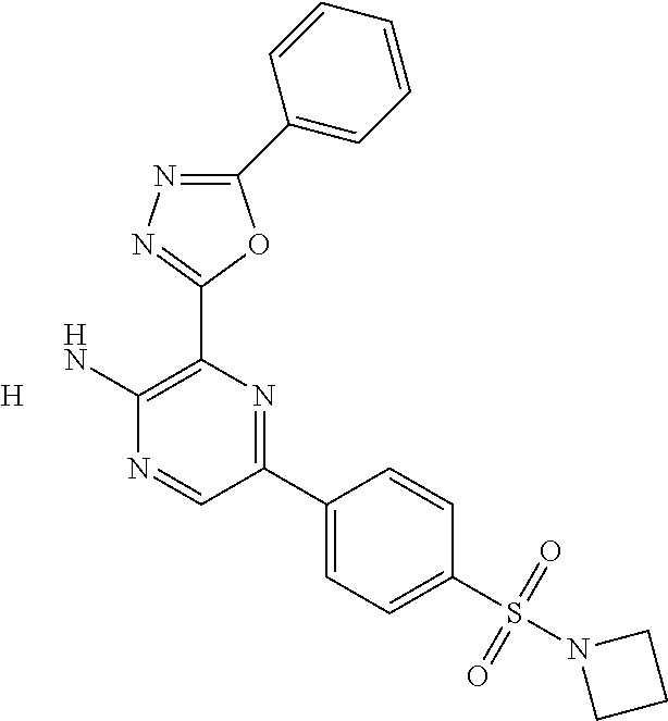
C1(C2=CC=CC=C2)=NN=C(C2=C(N)N=CC(C3=CC=C(S(N4CCC4)(=O)=O)C=C3)=N2)O1.[H]
